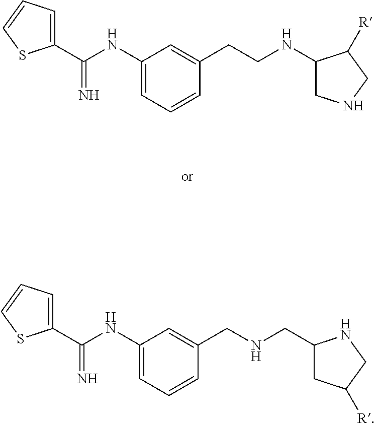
C1(NC(C2=CC=CS2)=N)=CC=CC(CCNC2CNCC2[R])=C1.C1(NC(C2=CC=CS2)=N)=CC=CC(CNCC2CC([R])CN2)=C1
